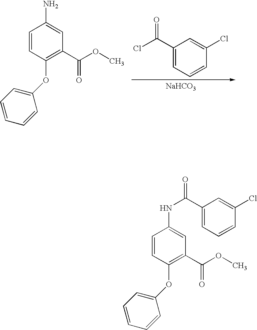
C1(C(Cl)=O)=CC=CC(Cl)=C1.[NaHCO3].C1=CC(OC2=CC=CC=C2)=C(C(OC)=O)C=C1N.C1=CC(OC2=CC=CC=C2)=C(C(OC)=O)C=C1NC(C1=CC=CC(Cl)=C1)=O
